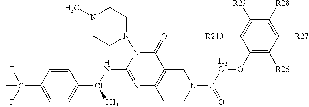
C1=CC(C(F)(F)F)=CC=C1C(NC1=NC2=C(C(=O)N1N1CCN(C)CC1)CN(C(COC1=C([R26])C([R27])=C([R28])C([R29])=C1[R210])=O)CC2)C
